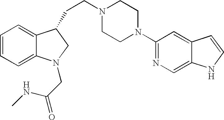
C1=CC=C2C(=C1)C(CCN1CCN(C3=NC=C4C(=C3)C=CN4)CC1)CN2CC(=O)NC
